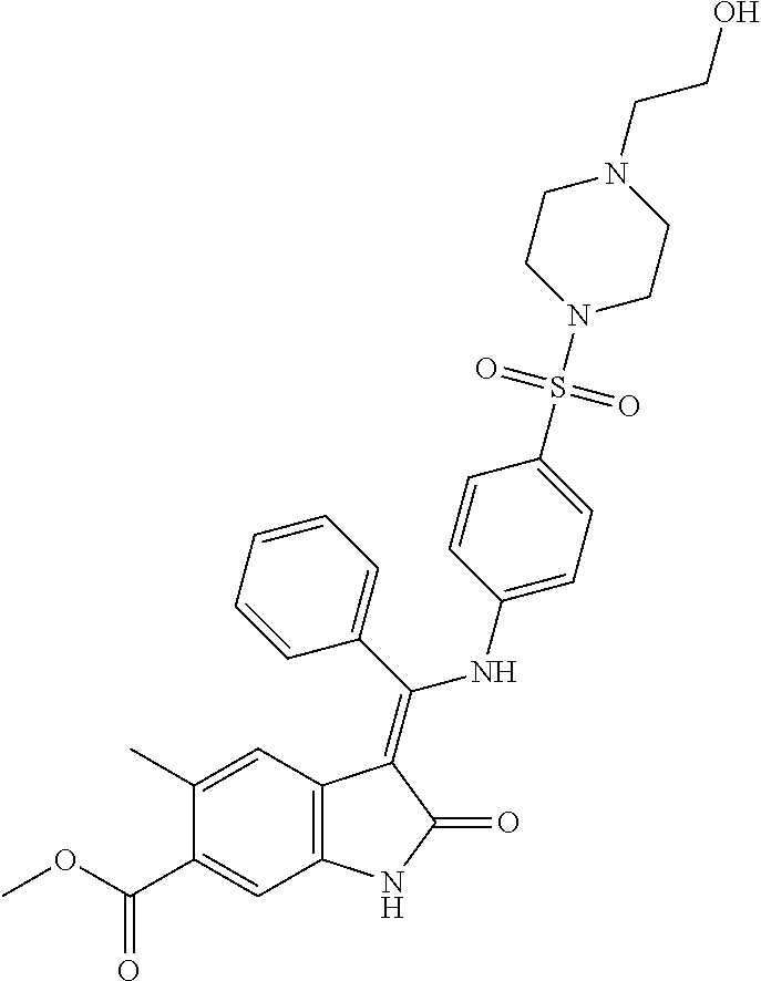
C1(C)=CC2=C(C=C1C(OC)=O)NC(=O)C2=C(C1=CC=CC=C1)NC1=CC=C(S(N2CCN(CCO)CC2)(=O)=O)C=C1
